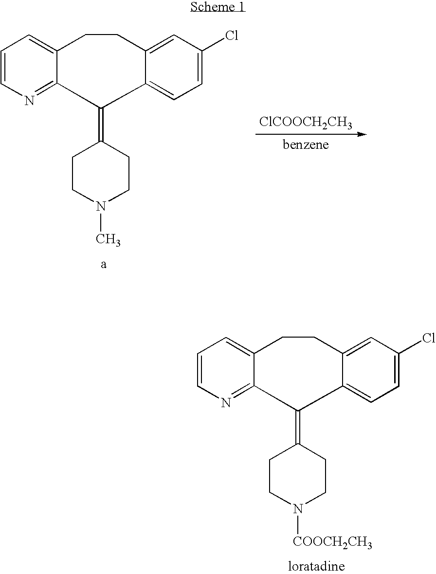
C1=CN=C2C(=C1)CCC1=CC(Cl)=CC=C1C2=C1CCN(C)CC1.[ClCOOCH2CH3].C1=CN=C2C(=C1)CCC1=CC(Cl)=CC=C1C2=C1CCN([COOCH2CH3])CC1
